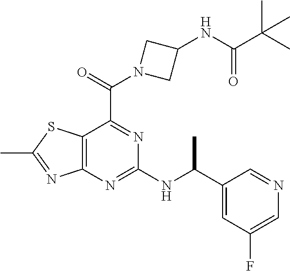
C12=C(N=C(NC(C3=CC(F)=CN=C3)C)N=C1C(=O)N1CC(NC(C(C)(C)C)=O)C1)N=C(C)S2
